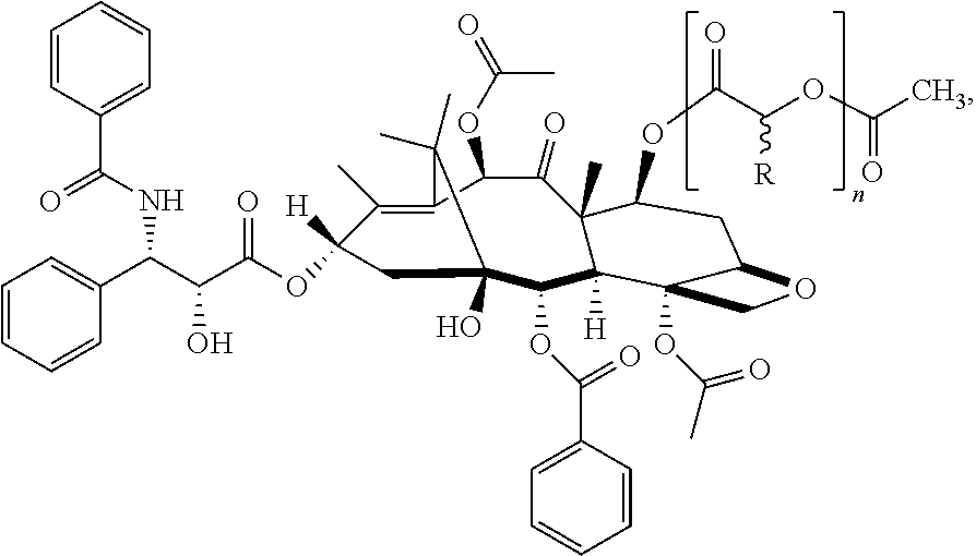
C1(OC(=O)C)C(=O)C2(C)C(OC(=O)C(OC(C)=O)[R])CC3C(OC(C)=O)(C2([H])C(OC(C2=CC=CC=C2)=O)C2(O)CC(OC(C(C(C4=CC=CC=C4)NC(C4=CC=CC=C4)=O)O)=O)([H])C(C)=C1C2(C)C)CO3
